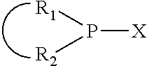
P([X])([R1])[R2]
